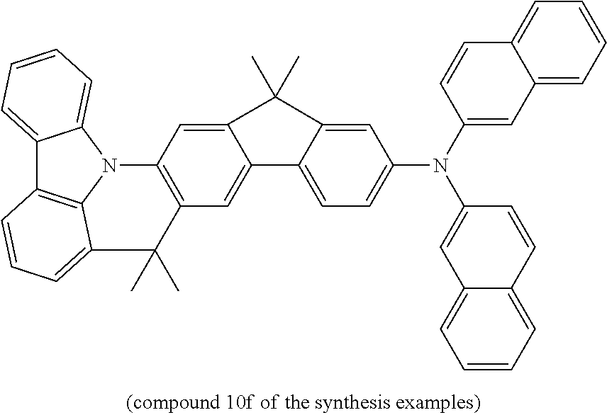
C1=C2C(=CC=C1N(C1=CC3=CC=CC=C3C=C1)C1=CC3=CC=CC=C3C=C1)C1=CC3=C(C=C1C2(C)C)N1C2=CC=CC=C2C2=C1C(=CC=C2)C3(C)C
